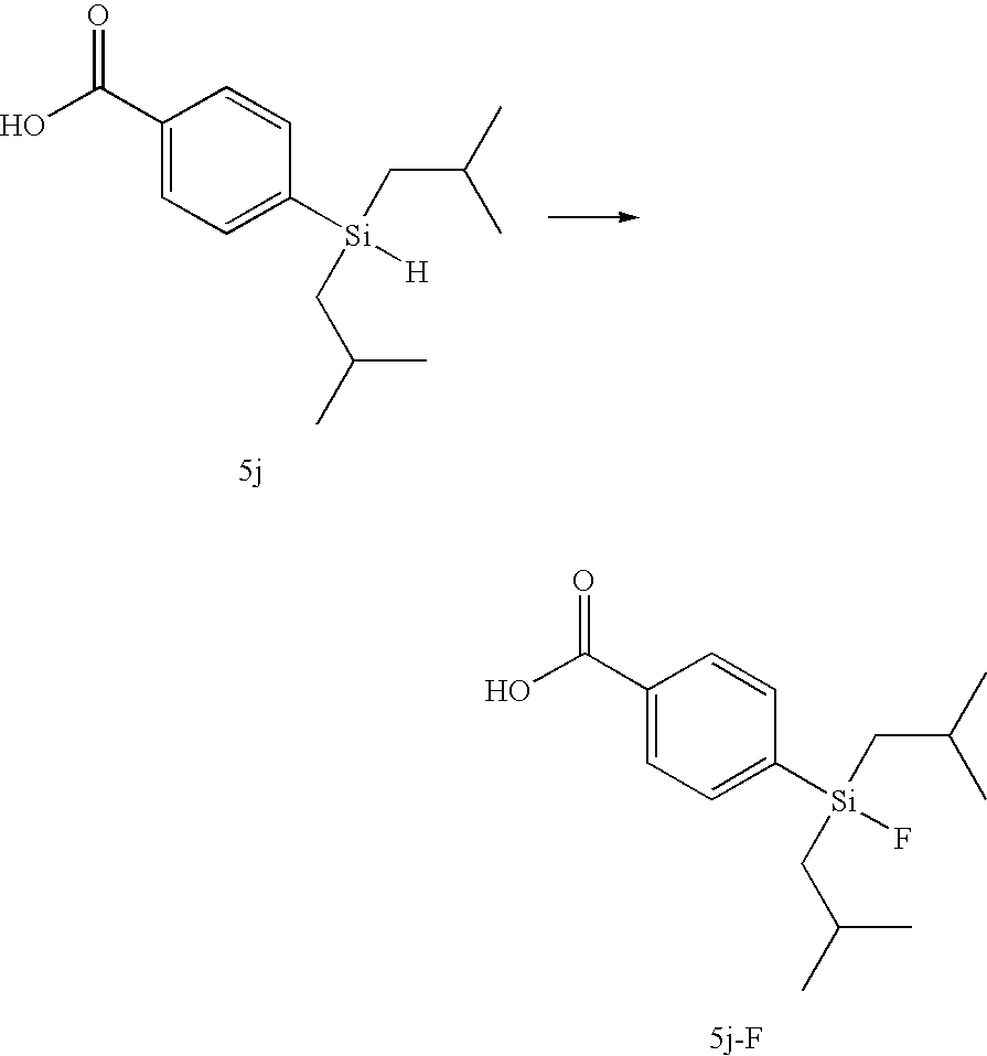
C1(C(O)=O)=CC=C([Si](F)(CC(C)C)CC(C)C)C=C1.C1(C(O)=O)=CC=C([Si]([H])(CC(C)C)CC(C)C)C=C1
